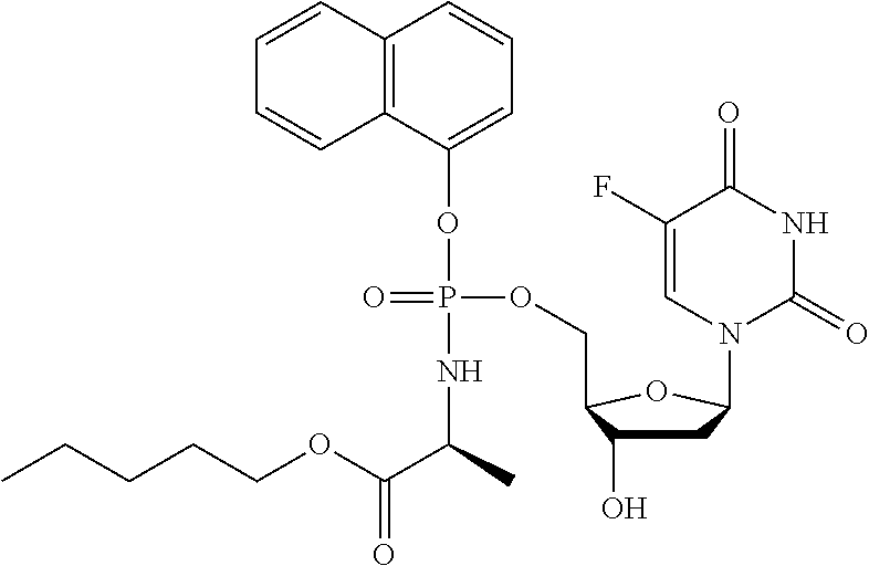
C12=C(C(OP(=O)(OCC3C(O)CC(N4C(=O)NC(=O)C(F)=C4)O3)NC(C(=O)OCCCCC)C)=CC=C1)C=CC=C2
